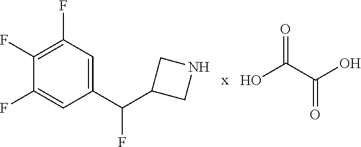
C1(F)=C(F)C=C(C(C2CNC2)F)C=C1F.OC(C(O)=O)=O
